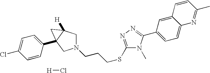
[H]Cl.N1(CCCSC2=NN=C(C3=CC=C4C(=C3)C=CC(C)=N4)N2C)CC2([H])C(C3=CC=C(Cl)C=C3)(C1)C2
